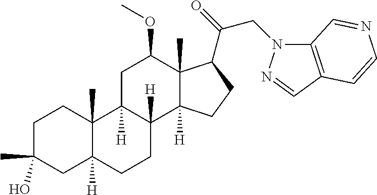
C1C(C)(O)CC2([H])C(C)(C1)C1([H])C([H])(CC2)C2([H])C(C)(C(OC)C1)C(C(=O)CN1C3=C(C=N1)C=CN=C3)CC2
